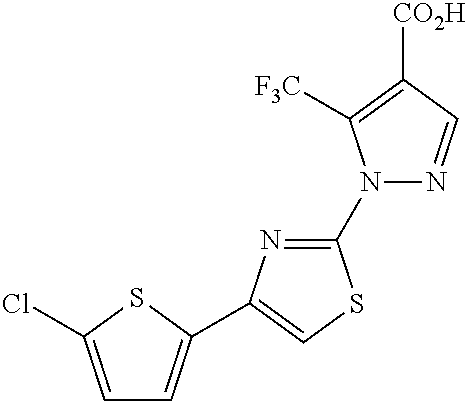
C1(N2N=CC([CO2H])=C2[F3C])=NC(C2=CC=C(Cl)S2)=CS1
